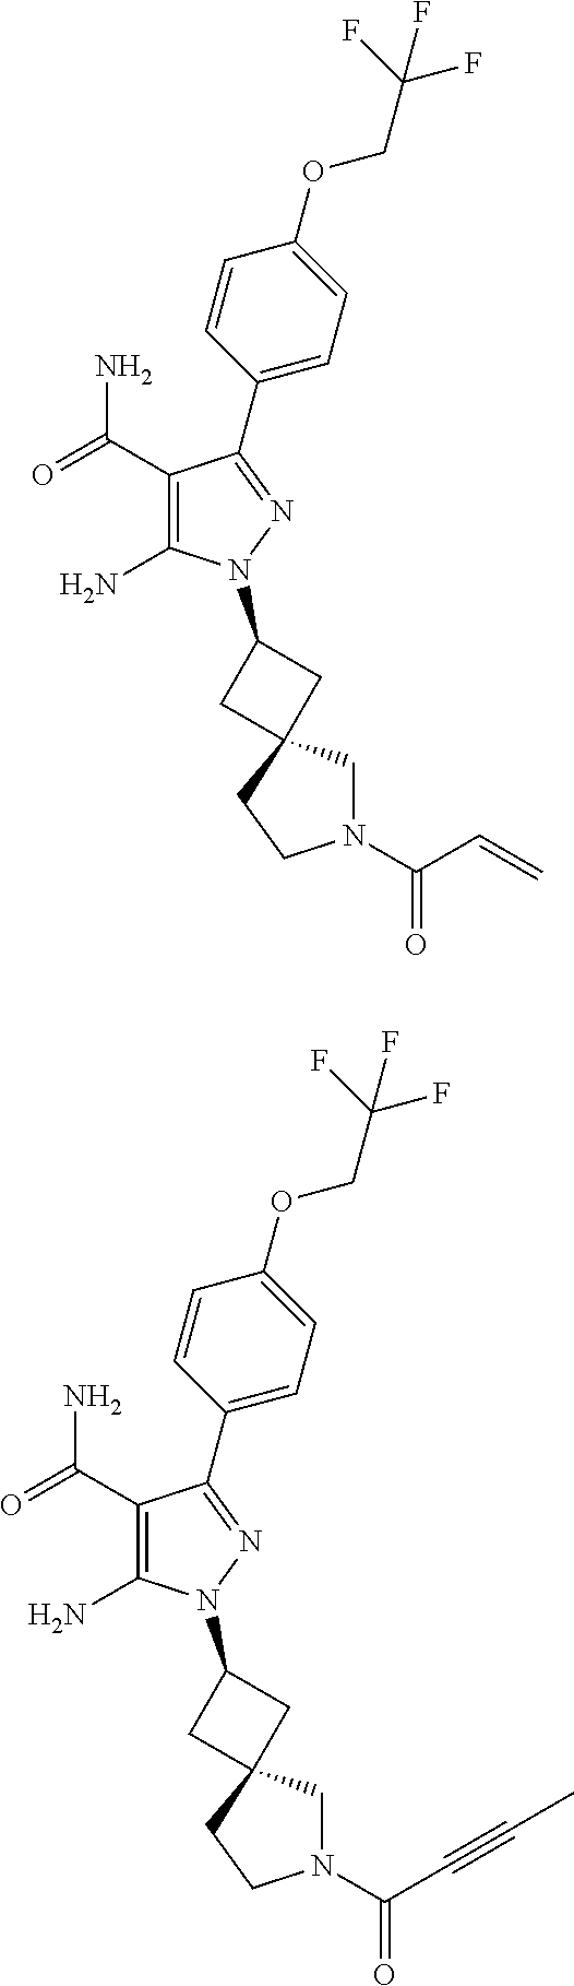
C1(C(=O)N)=C(N)N(C2CC3(C2)CN(C(C=C)=O)CC3)N=C1C1=CC=C(OCC(F)(F)F)C=C1.C1(C(=O)N)=C(N)N(C2CC3(C2)CN(C(C#CC)=O)CC3)N=C1C1=CC=C(OCC(F)(F)F)C=C1
